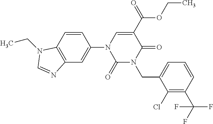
C1(=O)N(CC2=CC=CC(C(F)(F)F)=C2Cl)C(=O)C(C(OCC)=O)=CN1C1=CC2=C(C=C1)N(CC)C=N2
